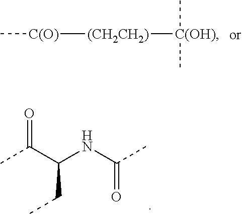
CC(C(NC(C)=O)CC)=O.C[C(O)][(CH2CH2)][C(OH)](C)C
